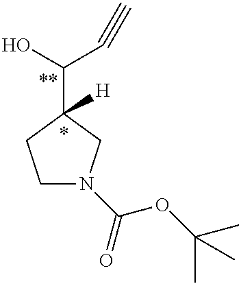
C1N(C(OC(C)(C)C)=O)CC(C(O)C#C)([H])C1
